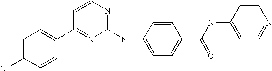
C1=C(Cl)C=CC(C2=NC(NC3=CC=C(C(NC4=CC=NC=C4)=O)C=C3)=NC=C2)=C1
